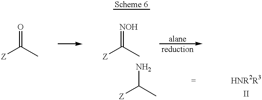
C([Z])(C)=O.C([Z])(C)=[NOH].C([Z])(C)N
